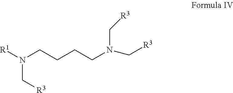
[R1]N(C[R3])CCCCN(C[R3])C[R3]
